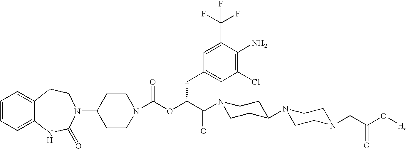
C1=CC=C2C(=C1)CCN(C1CCN(C(OC(C(=O)N3CCC(N4CCN(CC(O[H])=O)CC4)CC3)CC3=CC(Cl)=C(N)C(C(F)(F)F)=C3)=O)CC1)C(=O)N2
